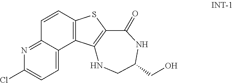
C1=CC2=NC(Cl)=CC=C2C2=C1SC1=C2NCC(CO)NC1=O
